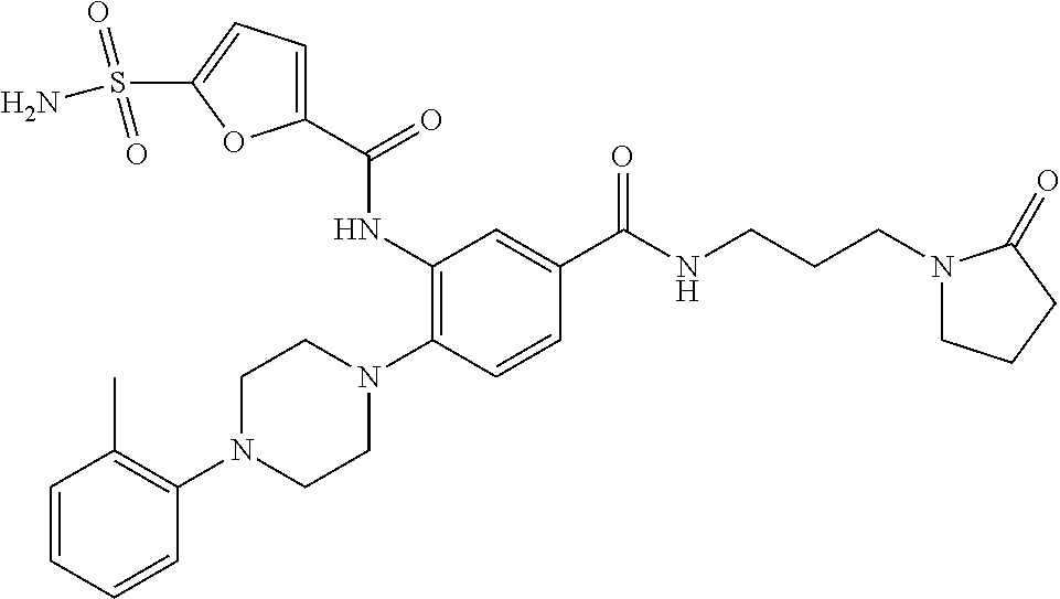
C1=CC=CC(N2CCN(C3=C(NC(C4=CC=C(S(=O)(=O)N)O4)=O)C=C(C(NCCCN4CCCC4=O)=O)C=C3)CC2)=C1C
